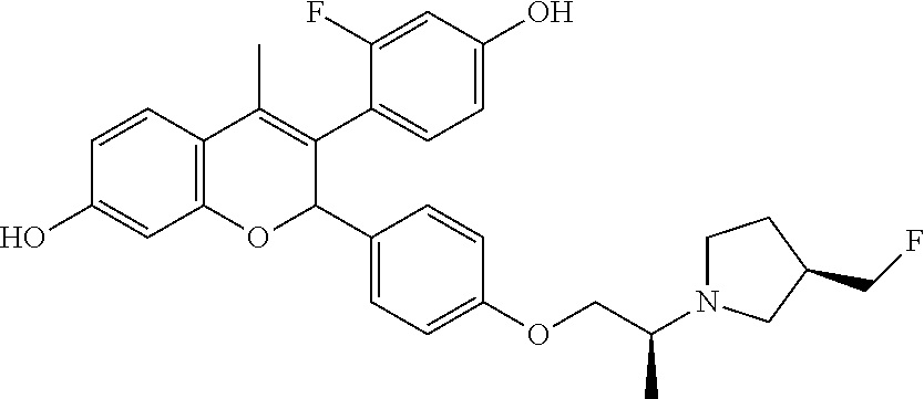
C12=C(C=CC(O)=C1)C(C)=C(C1=CC=C(O)C=C1F)C(C1=CC=C(OCC(N3CCC(CF)C3)C)C=C1)O2
